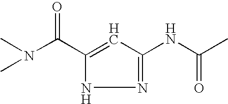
CN(C(C1=CC(NC(C)=O)=NN1)=O)C
